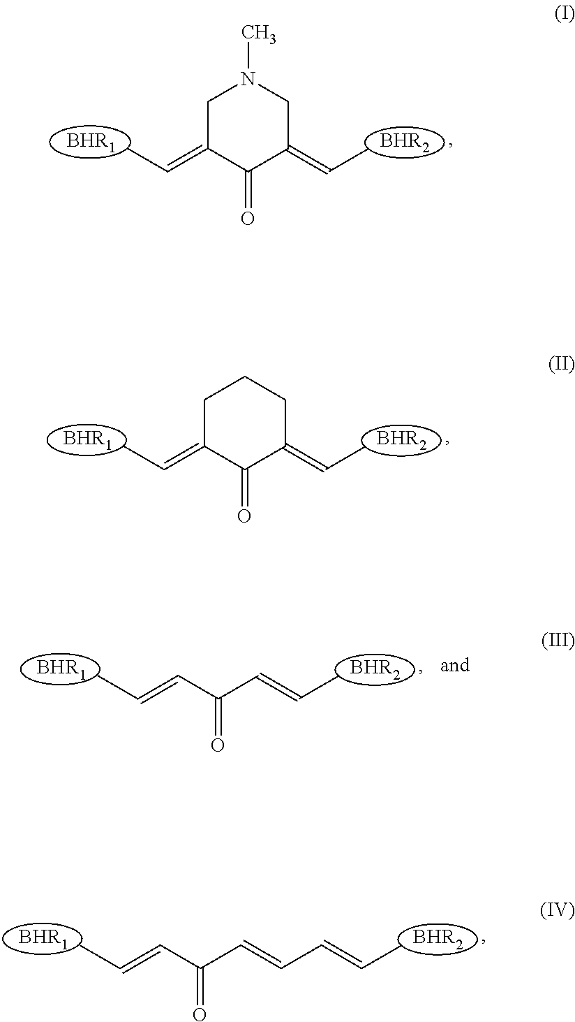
C1C(=CC)C(=O)C(=CC)CN1C.C1C(=CC)C(=O)C(=CC)CC1.C(C(C=CC)=O)=CC.C(C(C=CC=CC)=O)=CC
